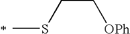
C(CSC)[OPh]
